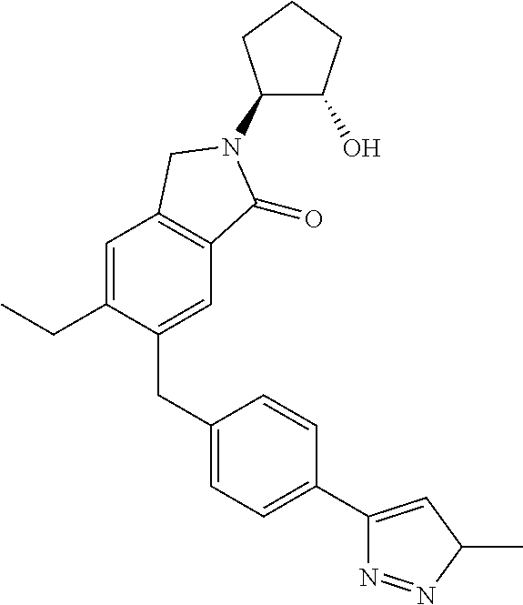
C1(N2C(=O)C3=C(C=C(CC)C(CC4=CC=C(C5=CC(C)N=N5)C=C4)=C3)C2)C(O)CCC1
